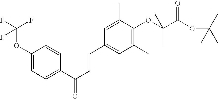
C1(OC(F)(F)F)=CC=C(C(C=CC2=CC(C)=C(OC(C(OC(C)(C)C)=O)(C)C)C(C)=C2)=O)C=C1
